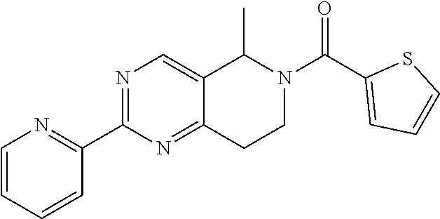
C1=CC=CC(C2=NC=C3C(=N2)CCN(C(=O)C2=CC=CS2)C3C)=N1
